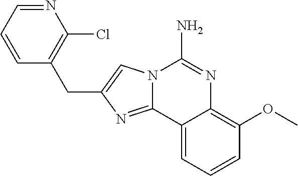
N12C(=NC(CC3=C(Cl)N=CC=C3)=C1)C1=CC=CC(OC)=C1N=C2N
